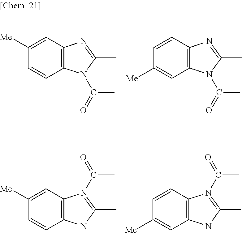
C12=C(C=C([Me])C=C1)N=C(C)N2C(=O)C.C12=C(C=CC([Me])=C1)N=C(C)N2C(=O)C.C12=C(C=C([Me])C=C1)N(C(=O)C)=C(C)N2.C12=C(C=CC([Me])=C1)N(C(=O)C)=C(C)N2
